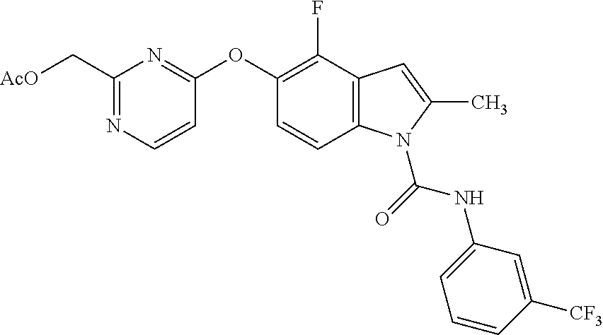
C1=CC2=C(C(F)=C1OC1=NC(C[AcO])=NC=C1)C=C(C)N2C(=O)NC1=CC=CC([CF3])=C1
